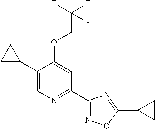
C1(C2CC2)=CN=C(C2=NOC(C3CC3)=N2)C=C1OCC(F)(F)F
